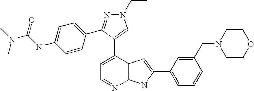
C1=C(C2=CN(CC)N=C2C2=CC=C(NC(=O)N(C)C)C=C2)C2C(N=C1)NC(C1=CC=CC(CN3CCOCC3)=C1)=C2
